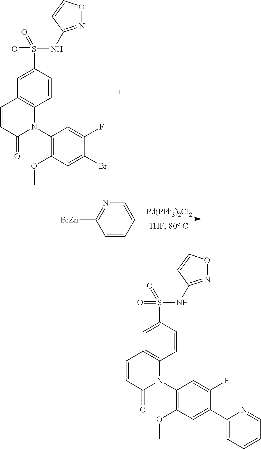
N(S(C1=CC2=C(C=C1)N(C1=C(OC)C=C(Br)C(F)=C1)C(=O)C=C2)(=O)=O)C1=NOC=C1.N(S(C1=CC2=C(C=C1)N(C1=C(OC)C=C(C3=CC=CC=N3)C(F)=C1)C(=O)C=C2)(=O)=O)C1=NOC=C1.[Pd(PPh3)2Cl2].C1=CC=CN=C1[BrZn]
